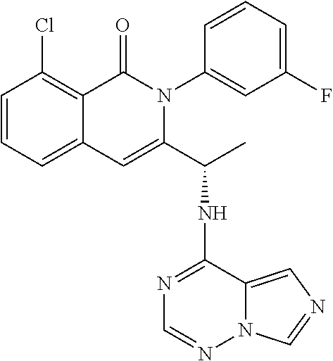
C12=CC=CC(Cl)=C1C(=O)N(C1=CC(F)=CC=C1)C(C(NC1=NC=NN3C1=CN=C3)C)=C2
